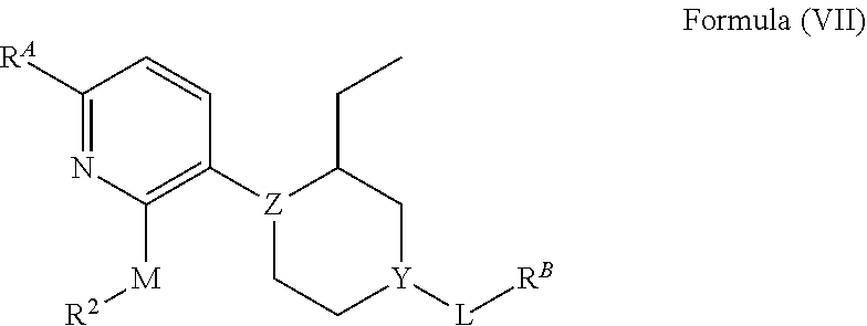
[RA]C1=NC([M][R2])=C([Z]2CC[Y]([L][RB])CC2CC)C=C1
